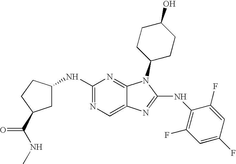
N1=C(NC2CC(C(NC)=O)CC2)N=C2C(=C1)N=C(NC1=C(F)C=C(F)C=C1F)N2C1CCC(O)CC1
